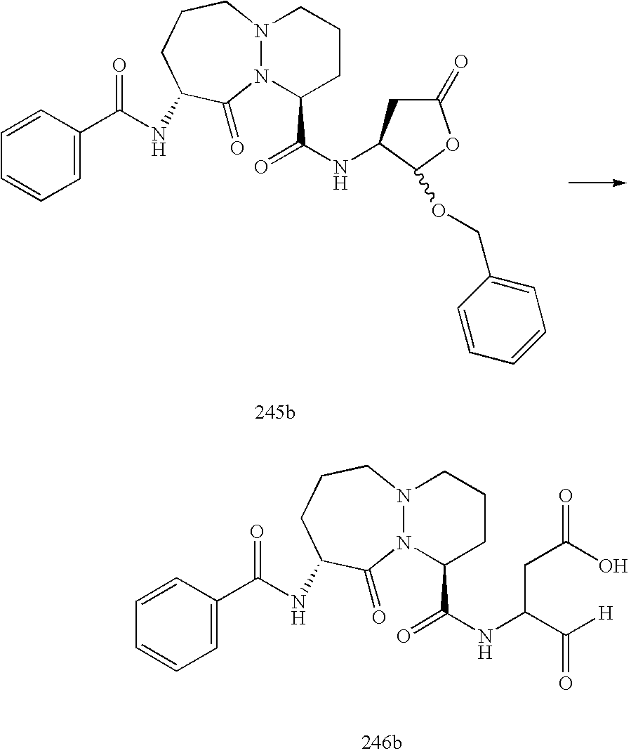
C(C1=CC=CC=C1)(=O)NC1CCCN2N(C(C(=O)NC3CC(=O)OC3OCC3=CC=CC=C3)CCC2)C1=O.N12N(C(C(=O)NC(C([H])=O)CC(O)=O)CCC1)C(=O)C(NC(C1=CC=CC=C1)=O)CCC2
